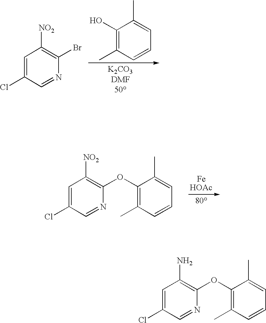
C1(O)=C(C)C=CC=C1C.C1=C(Cl)C=NC(Br)=C1[NO2].C1(OC2=C(C)C=CC=C2C)=C([NO2])C=C(Cl)C=N1.C1=C(Cl)C=NC(OC2=C(C)C=CC=C2C)=C1N
